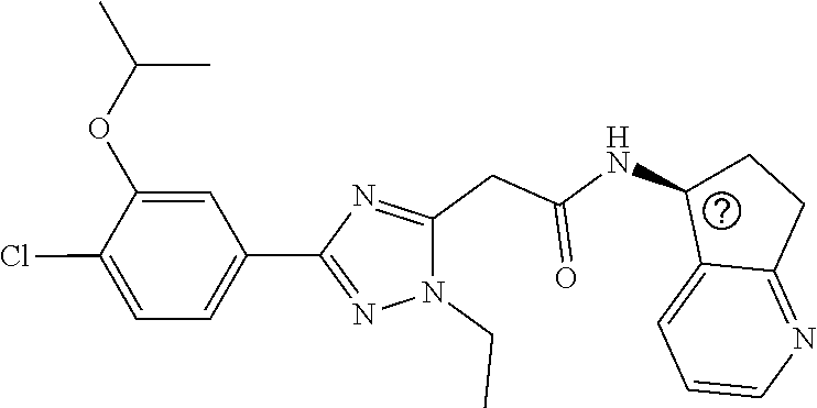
C1(NC(CC2=NC(C3=CC=C(Cl)C(OC(C)C)=C3)=NN2CC)=O)C2=CC=CN=C2CC1
